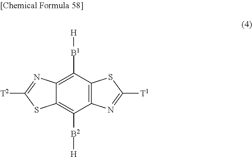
C1([B1][H])=C2C(=C([B2][H])C3=C1SC([T1])=N3)SC([T2])=N2
